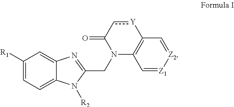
C1([R1])=CC=C2C(=C1)N=C(CN1C3=C(C=[Z2][Z1]=C3)[Y]cC1=O)N2[R2]
